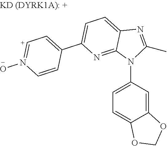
C1(C2=CC=C3C(=N2)N(C2=CC=C4C(=C2)OCO4)C(C)=N3)=C[C+]=N(O)C=C1
